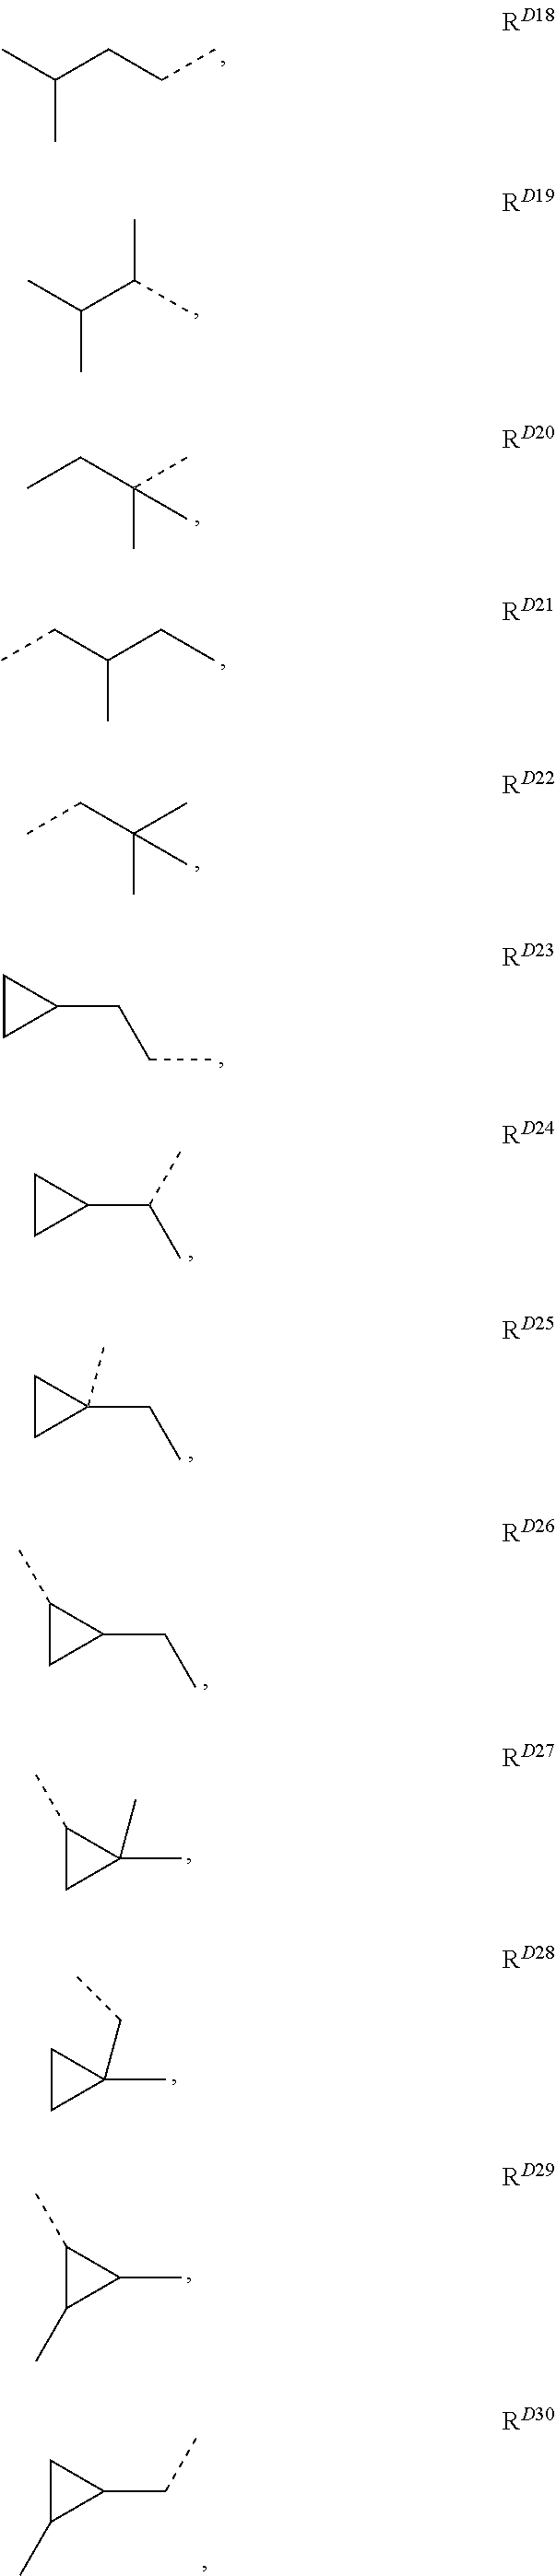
CC(CCC)C.CC(C(C)C)C.CCC(C)(C)C.CCC(CC)C.CCC(C)(C)C.C1CC1CCC.C1CC1C(C)C.C1CC1(CC)C.C1(C)CC1CC.C1(C)CC1(C)C.C1CC1(C)CC.C1(C)C(C)C1C.C1C(C)C1CC
